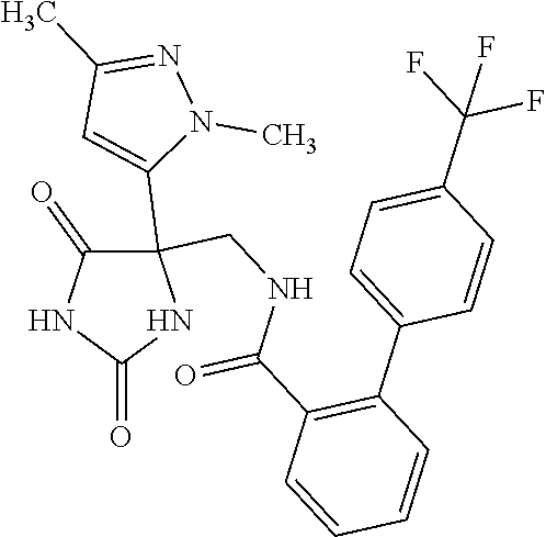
C1(=O)NC(=O)NC1(C1=CC(C)=NN1C)CNC(C1=C(C2=CC=C(C(F)(F)F)C=C2)C=CC=C1)=O
